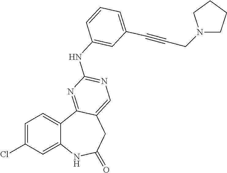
C1=C(Cl)C=C2C(=C1)C1=NC(NC3=CC(C#CCN4CCCC4)=CC=C3)=NC=C1CC(=O)N2
